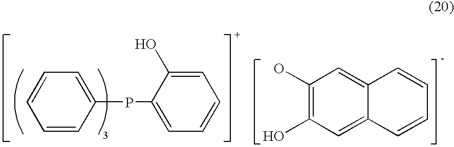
C1=CC=CC(PC2=CC=CC=C2O)=C1.C1=C2C(=CC(O)=C1O)C=CC=C2
